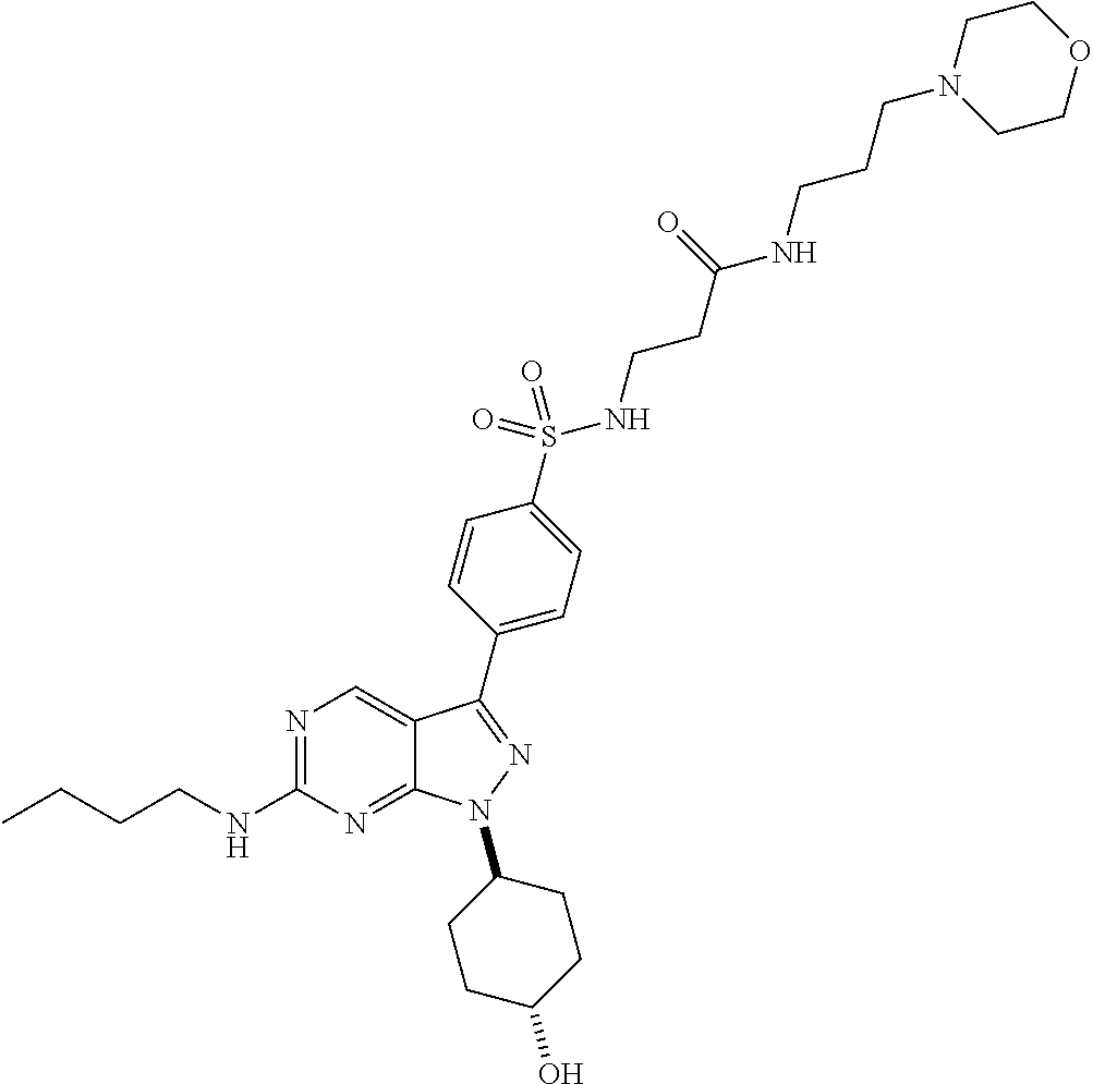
N1=C(NCCCC)N=C2C(=C1)C(C1=CC=C(S(NCCC(NCCCN3CCOCC3)=O)(=O)=O)C=C1)=NN2C1CCC(O)CC1
